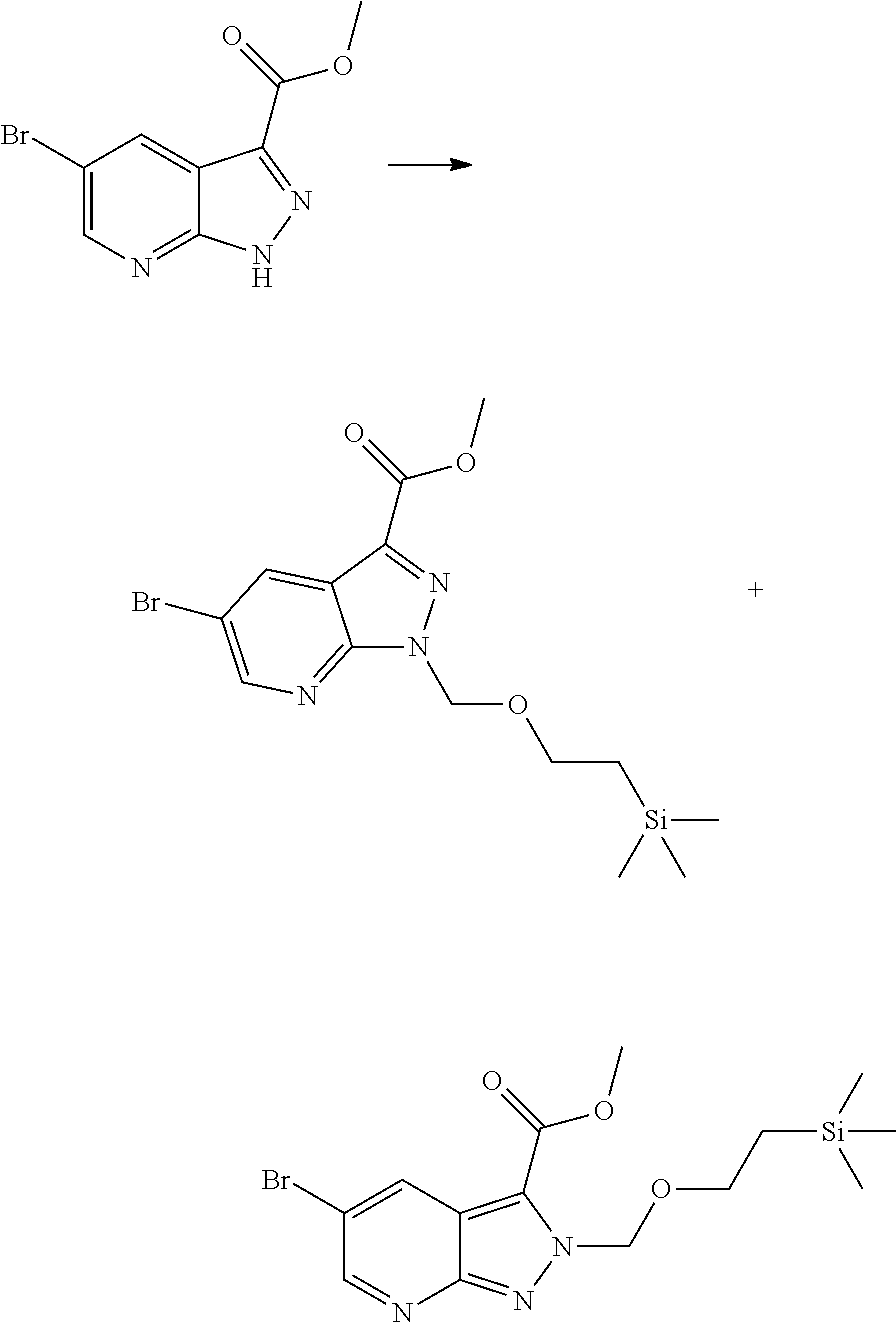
C12=NN(COCC[Si](C)(C)C)C(C(OC)=O)=C1C=C(Br)C=N2.C12=NC=C(Br)C=C1C(C(OC)=O)=NN2.C12=NC=C(Br)C=C1C(C(=O)OC)=NN2COCC[Si](C)(C)C
